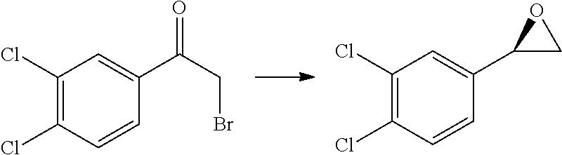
C1(Cl)=C(Cl)C=CC(C(CBr)=O)=C1.C1(Cl)=C(Cl)C=CC(C2CO2)=C1
